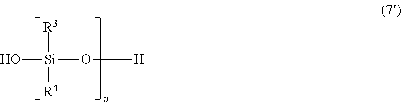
O[Si]([R3])([R4])O[H]
